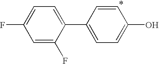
C1=C(F)C=C(F)C(C2=CC=C(O)C=C2)=C1
